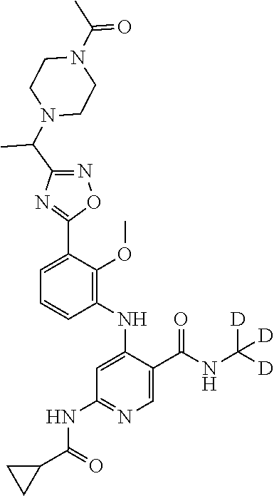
C1=C(C2=NC(C(N3CCN(C(C)=O)CC3)C)=NO2)C(OC)=C(NC2=CC(NC(C3CC3)=O)=NC=C2C(NC([D])([D])[D])=O)C=C1
